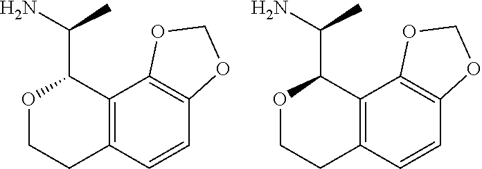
O1CCC2=C(C1C(N)C)C1=C(C=C2)OCO1.O1CCC2=C(C1C(N)C)C1=C(C=C2)OCO1
